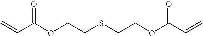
C=CC(OCCSCCOC(C=C)=O)=O
